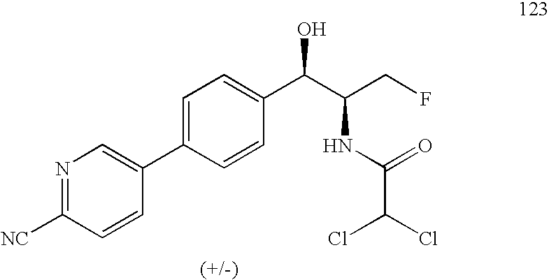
C1=C(C2=CN=C([NC])C=C2)C=CC(C(C(CF)NC(=O)C(Cl)Cl)O)=C1
